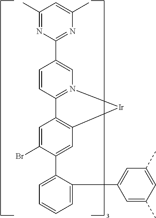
C1(C)=NC(C2=CN3=C(C=C2)C2=C(C=C(C4=CC=CC=C4C4=CC(C)=CC(C)=C4)C(Br)=C2)[Ir]3)=NC(C)=C1
